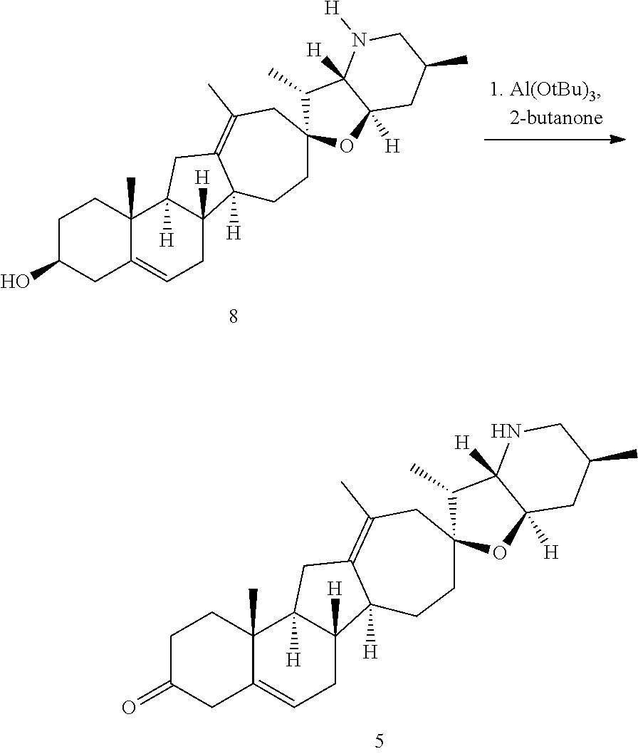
C1C(=O)CC2=CCC3([H])C([H])(C2(C)C1)CC1=C(C)CC2(OC4([H])C([H])(C2C)NCC(C)C4)CCC31[H].C1C(O)CC2=CCC3([H])C([H])(C2(C)C1)CC1=C(C)CC2(OC4([H])C([H])(C2C)N([H])CC(C)C4)CCC31[H]
